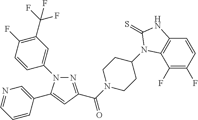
N1=C(C(=O)N2CCC(N3C4=C(C=CC(F)=C4F)NC3=S)CC2)C=C(C2=CN=CC=C2)N1C1=CC(C(F)(F)F)=C(F)C=C1
